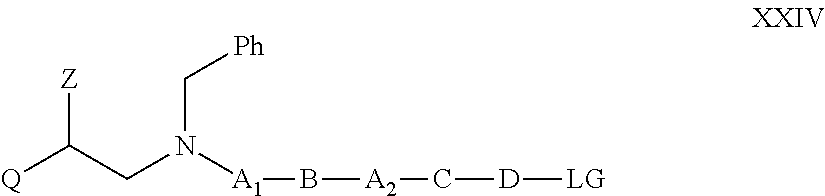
[Q]C(CN([A1]B[A2]C[D][LG])C[Ph])[Z]
